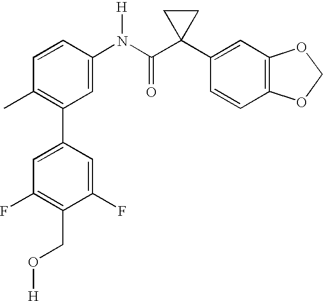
C1(C2=C(C)C=CC(N(C(C3(C4=CC5=C(C=C4)OCO5)CC3)=O)[H])=C2)=CC(F)=C(CO[H])C(F)=C1
